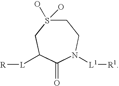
C1(=O)N([L1][R1])CCS(O)(O)CC1[L][R]
